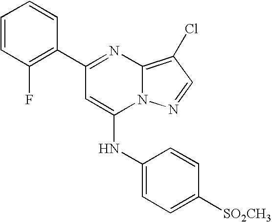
C1=CC(F)=C(C2=NC3=C(Cl)C=NN3C(NC3=CC=C([SO2CH3])C=C3)=C2)C=C1
